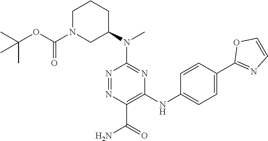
C1(N(C2CCCN(C(=O)OC(C)(C)C)C2)C)=NC(NC2=CC=C(C3=NC=CO3)C=C2)=C(C(=O)N)N=N1
